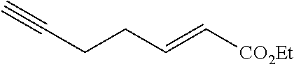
C#CCCC=C[CO2Et]
